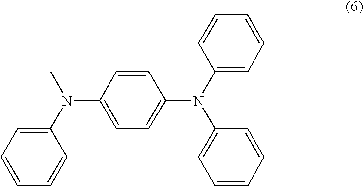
C1(N(C2=CC=CC=C2)C)=CC=C(N(C2=CC=CC=C2)C2=CC=CC=C2)C=C1
